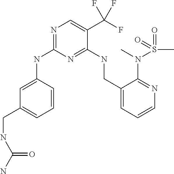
N1=C(NC2=CC(CNC(N)=O)=CC=C2)N=C(NCC2=CC=CN=C2N(C)S(=O)(C)=O)C(C(F)(F)F)=C1
